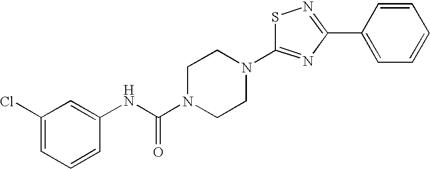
S1C(N2CCN(C(NC3=CC(Cl)=CC=C3)=O)CC2)=NC(C2=CC=CC=C2)=N1
